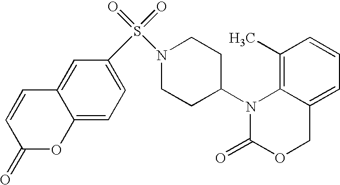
C1(C)=C2C(=CC=C1)COC(=O)N2C1CCN(S(=O)(=O)C2=CC=C3C(=C2)C=CC(=O)O3)CC1
